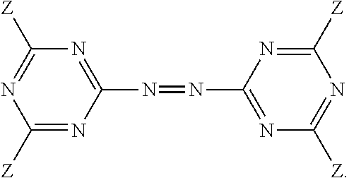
C1([Z])=NC(N=NC2=NC([Z])=NC([Z])=N2)=NC([Z])=N1
